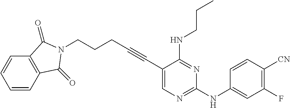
C(#CC1=CN=C(NC2=CC(F)=C([CN])C=C2)N=C1NCCC)CCCN1C(=O)C2=C(C=CC=C2)C1=O
